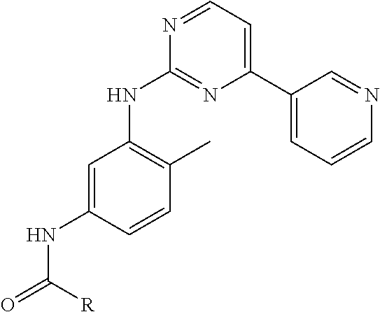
N1=CC=C(C2=CC=CN=C2)N=C1NC1=C(C)C=CC(NC(=O)[R])=C1
